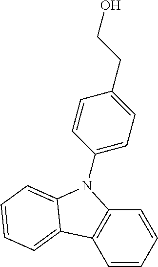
C1=CC=CC2=C1C1=CC=CC=C1N2C1=CC=C(CCO)C=C1
